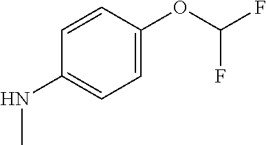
C1(NC)=CC=C(OC(F)F)C=C1
